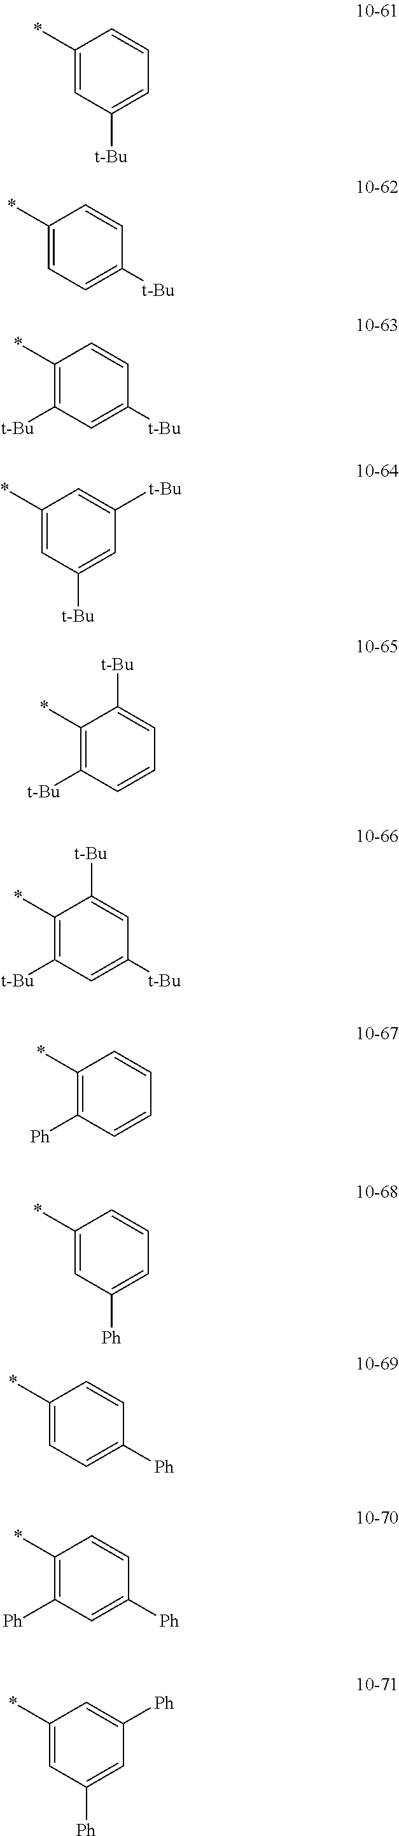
C1(*)=CC([t-Bu])=CC=C1.C1(*)=CC=C([t-Bu])C=C1.C1(*)=C([t-Bu])C=C([t-Bu])C=C1.C1(*)=CC([t-Bu])=CC([t-Bu])=C1.C1(*)=C([t-Bu])C=CC=C1[t-Bu].C1(*)=C([t-Bu])C=C([t-Bu])C=C1[t-Bu].C1(*)=C([Ph])C=CC=C1.C1(*)=CC([Ph])=CC=C1.C1(*)=CC=C([Ph])C=C1.C1(*)=C([Ph])C=C([Ph])C=C1.C1(*)=CC([Ph])=CC([Ph])=C1
